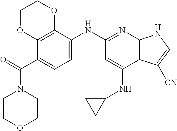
C1COCCN1C(C1=CC=C(NC2=NC3=C(C(NC4CC4)=C2)C([CN])=CN3)C2=C1OCCO2)=O
